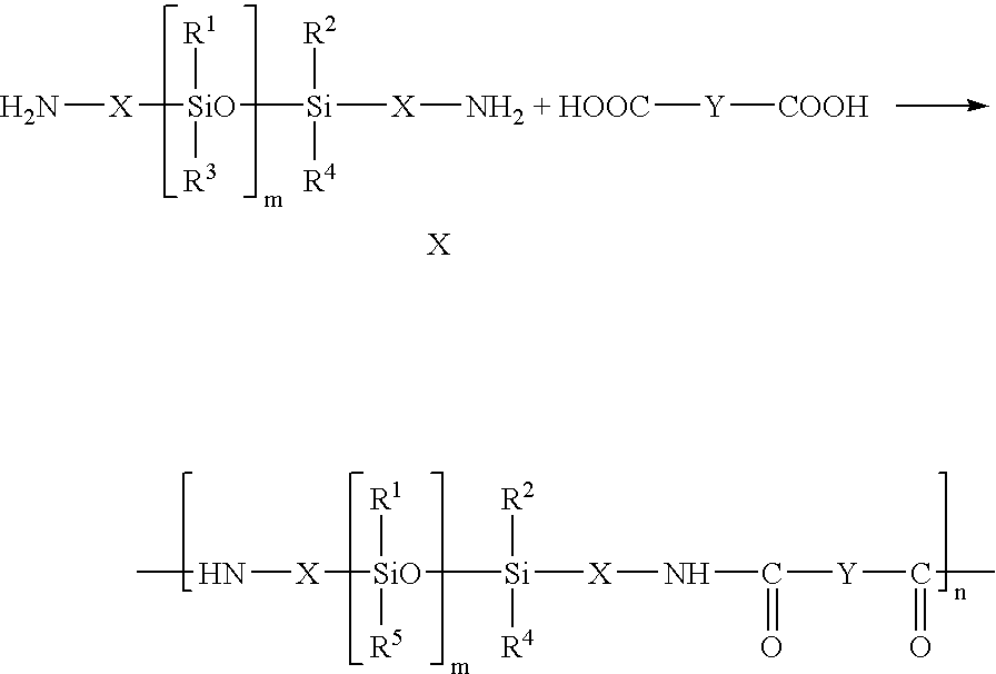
N([X][SiO]([R1])([R5])[Si]([R2])([R4])[X]NC(=O)[Y]C(=O)C)C.N[X][SiO]([Si]([X][NH2 + HOOC][Y][COOH])([R2])[R4])([R3])[R1]
